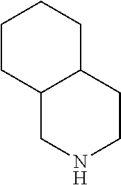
C1CC2C(CC1)CCNC2
